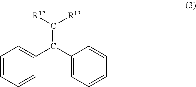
C(=C([R12])[R13])(C1=CC=CC=C1)C1=CC=CC=C1
